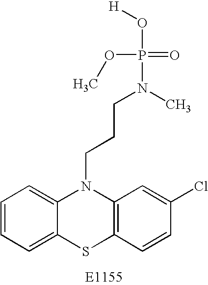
C1=CC=C2C(=C1)N(CCCN(P(OC)(=O)O[H])C)C1=C(S2)C=CC(Cl)=C1
